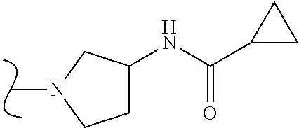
CN1CCC(NC(C2CC2)=O)C1
